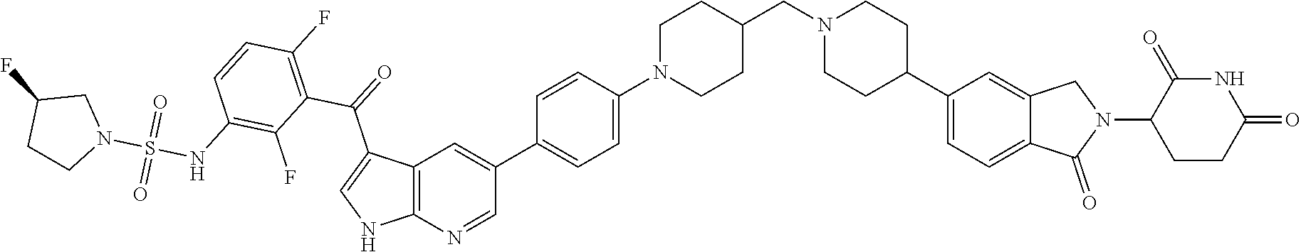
C12=C(N=CC(C3=CC=C(N4CCC(CN5CCC(C6=CC=C7C(=C6)CN(C6CCC(=O)NC6=O)C7=O)CC5)CC4)C=C3)=C1)NC=C2C(=O)C1=C(F)C=CC(NS(N2CC(F)CC2)(=O)=O)=C1F
